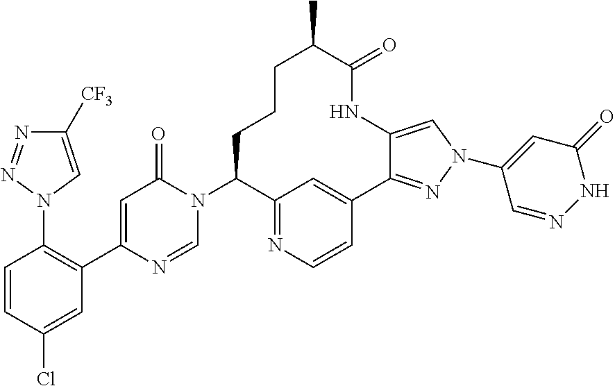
C1=CC(Cl)=CC(C2=CC(=O)N(C3CCCC(C)C(=O)NC4=CN(C5=CC(=O)NN=C5)N=C4C4=CC3=NC=C4)C=N2)=C1N1N=NC([CF3])=C1
